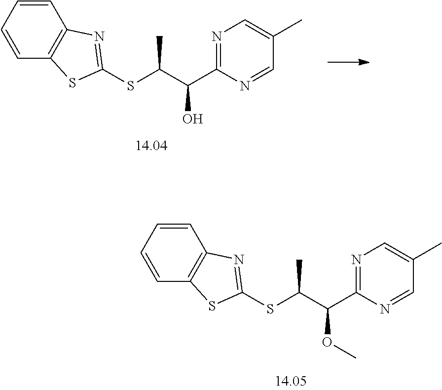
N1=C(C(C(SC2=NC3=C(S2)C=CC=C3)C)OC)N=CC(C)=C1.N1=C(C(C(SC2=NC3=C(S2)C=CC=C3)C)O)N=CC(C)=C1
